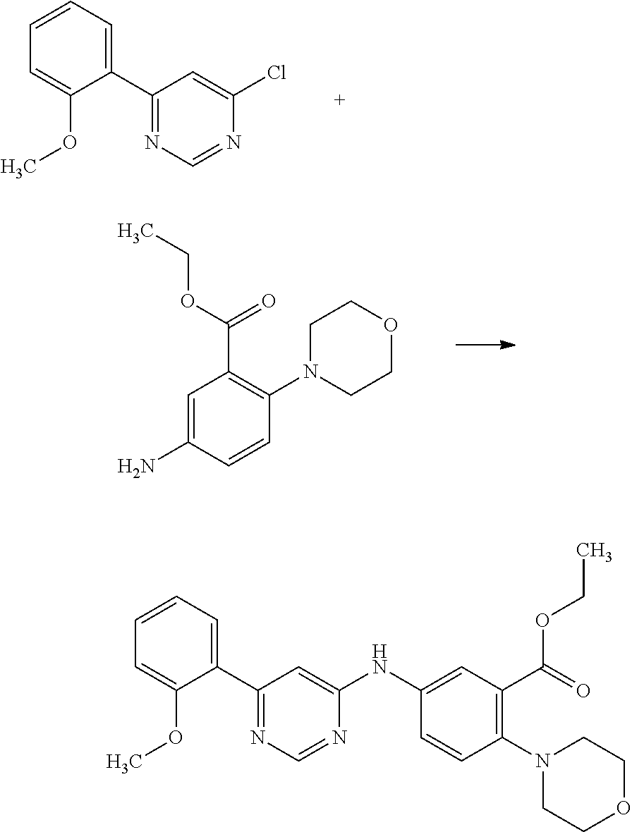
C1=CC=C(C2=NC=NC(Cl)=C2)C(OC)=C1.C1=C(N)C=CC(N2CCOCC2)=C1C(OCC)=O.C1=CC=C(C2=NC=NC(NC3=CC(C(=O)OCC)=C(N4CCOCC4)C=C3)=C2)C(OC)=C1
